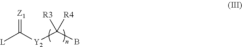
[Y2](C(B)([R3])[R4])C([L])=[Z1]
